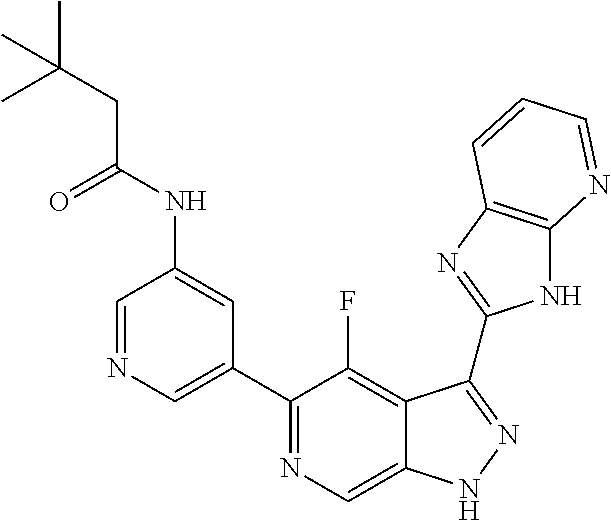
C1=NC=C(C2=NC=C3C(=C2F)C(C2=NC4=C(N2)N=CC=C4)=NN3)C=C1NC(CC(C)(C)C)=O
